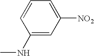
C1(NC)=CC([NO2])=CC=C1
